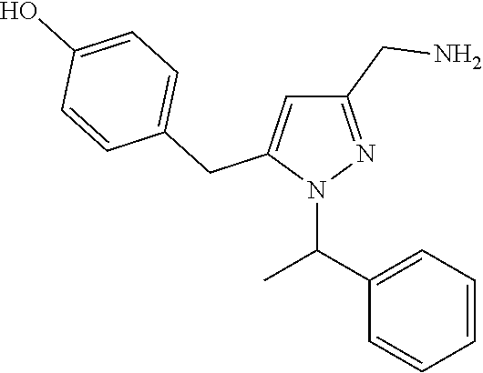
N1(C(C2=CC=CC=C2)C)N=C(CN)C=C1CC1=CC=C(O)C=C1
